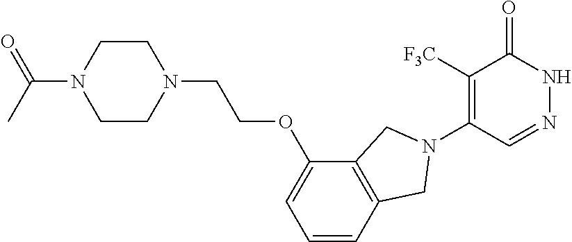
C1([F3C])=C(N2CC3=C(C(OCCN4CCN(C(C)=O)CC4)=CC=C3)C2)C=NNC1=O
